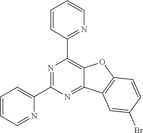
N1=C(C2=CC=CC=N2)N=C2C(=C1C1=NC=CC=C1)OC1=C2C=C(Br)C=C1
